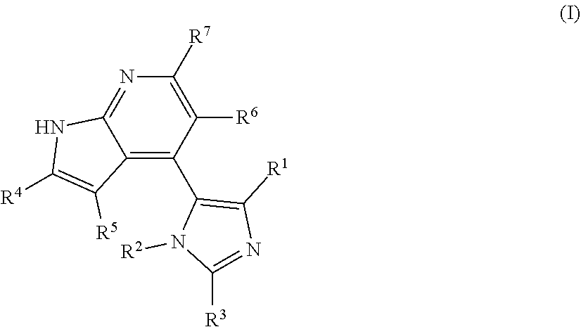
C12=C(C3=C([R1])N=C([R3])N3[R2])C([R6])=C([R7])N=C1NC([R4])=C2[R5]
